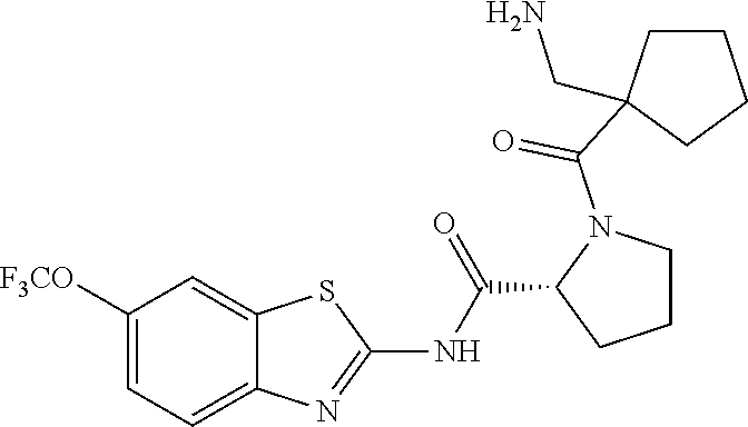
C1([F3CO])=CC=C2C(=C1)SC(NC(C1CCCN1C(=O)C1(CN)CCCC1)=O)=N2
